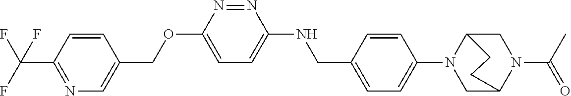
C1=CC(C(F)(F)F)=NC=C1COC1=CC=C(NCC2=CC=C(N3CC4N(C(=O)C)CC3CC4)C=C2)N=N1
